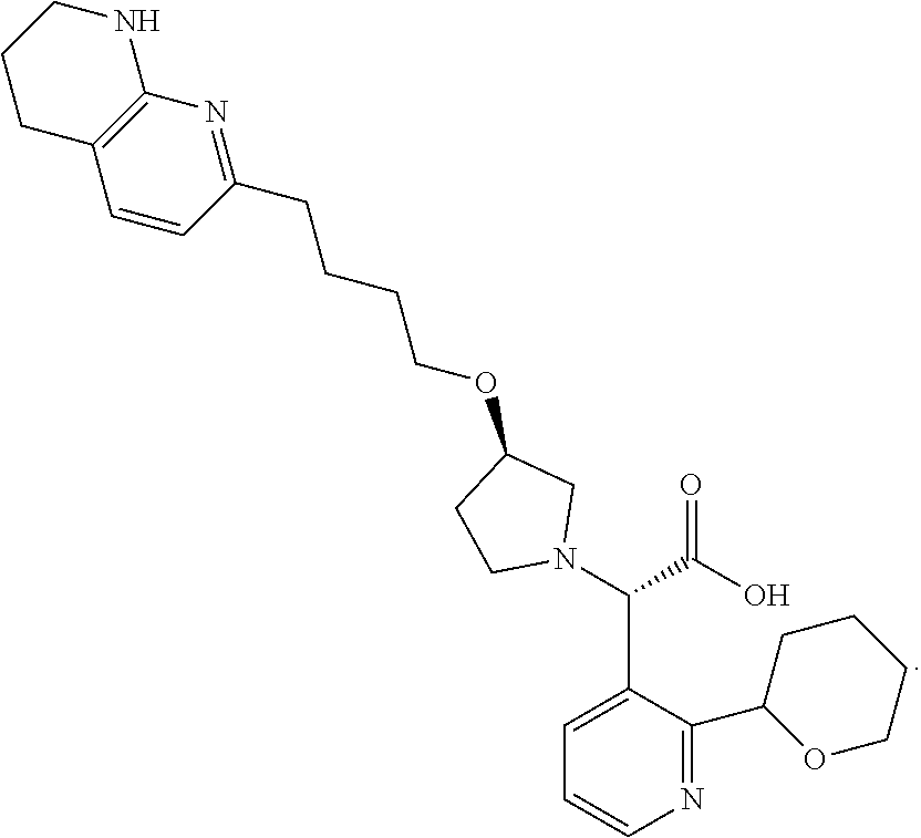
C1(CCCCOC2CCN(C(C(O)=O)C3=CC=CN=C3C3CCCCO3)C2)=NC2=C(C=C1)CCCN2
